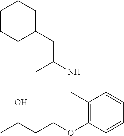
C(C1=C(OCCC(C)O)C=CC=C1)NC(CC1CCCCC1)C
